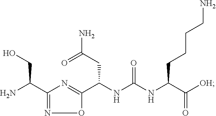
NC(C1=NOC(C(NC(NC(C([OH])=O)CCCCN)=O)CC(N)=O)=N1)CO
